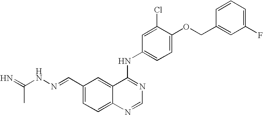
C1(C=NNC(=N)C)=CC=C2C(=C1)C(NC1=CC=C(OCC3=CC(F)=CC=C3)C(Cl)=C1)=NC=N2
